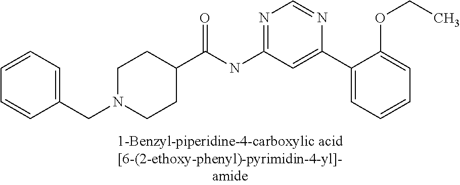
C1N(CC2=CC=CC=C2)CCC(C(NC2=NC=NC(C3=CC=CC=C3OCC)=C2)=O)C1
